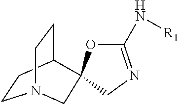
C1CC2CCN1CC21OC(N[R1])=NC1
